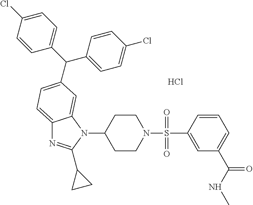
C12=CC=C(C(C3=CC=C(Cl)C=C3)C3=CC=C(Cl)C=C3)C=C1N(C1CCN(S(C3=CC(C(NC)=O)=CC=C3)(=O)=O)CC1)C(C1CC1)=N2.Cl
